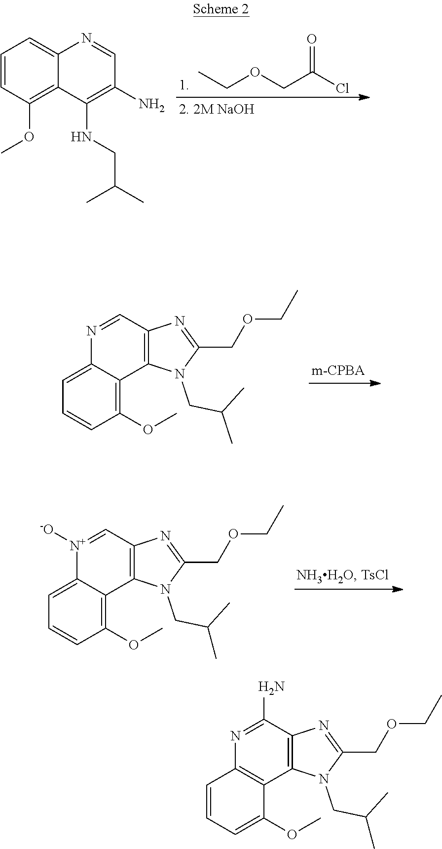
N1=CC2=C(C3=C(OC)C=CC=C13)N(CC(C)C)C(COCC)=N2.[N+]1([-O])=CC2=C(C3=C(OC)C=CC=C13)N(CC(C)C)C(COCC)=N2.C1=CC(OC)=C2C(=C1)N=CC(N)=C2NCC(C)C.C(OCC(Cl)=O)C.N1=C(N)C2=C(C3=C1C=CC=C3OC)N(CC(C)C)C(COCC)=N2
